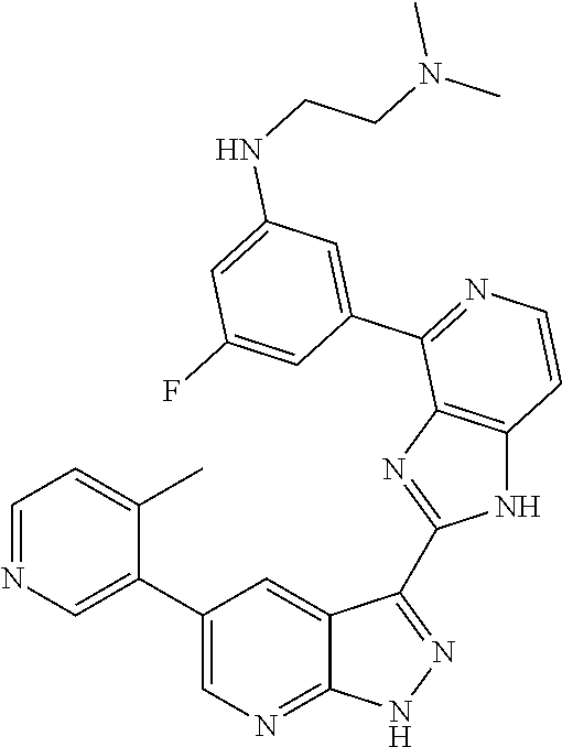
C1=NC=C(C2=CN=C3C(=C2)C(C2=NC4=C(N2)C=CN=C4C2=CC(NCCN(C)C)=CC(F)=C2)=NN3)C(C)=C1
